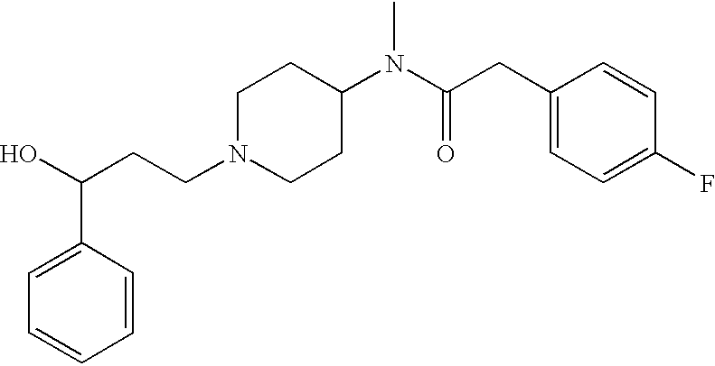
C(N1CCC(N(C(CC2=CC=C(F)C=C2)=O)C)CC1)CC(O)C1=CC=CC=C1
